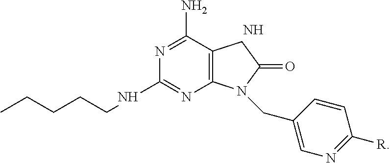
N1=C(N)C2=C(N=C1NCCCCC)N(CC1=CN=C([R])C=C1)C(=O)C2.N
